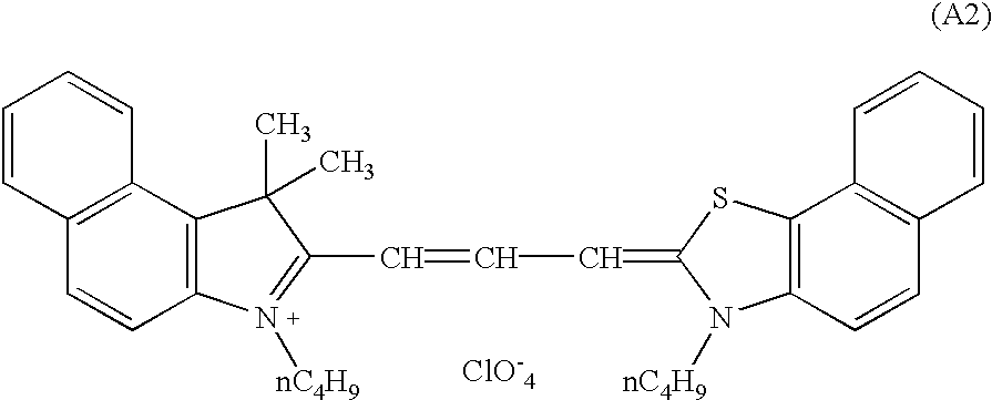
[ClO-4].C12=C([N+]([nC4H9])=C(C=CC=C3N([nC4H9])C4=C(S3)C3=C(C=C4)C=CC=C3)C1(C)C)C=CC1=C2C=CC=C1
